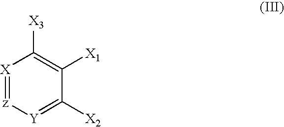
[X]1=[z][Y]=C([X2])C([X1])=C1[X3]
